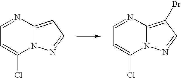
C1=NC2=CC=NN2C(Cl)=C1.C1=NC2=C(Br)C=NN2C(Cl)=C1
